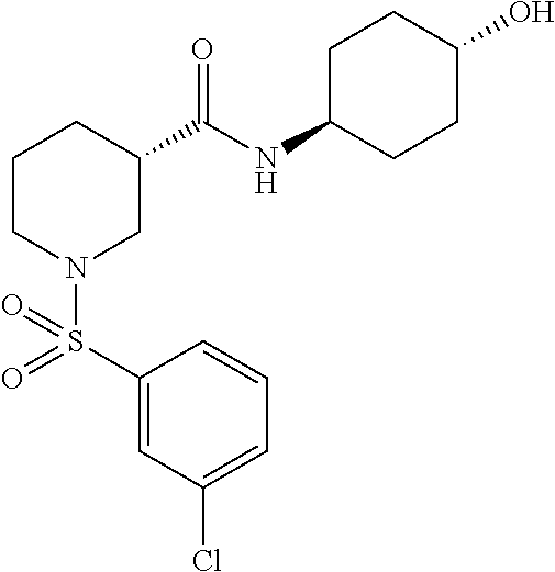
C1(S(=O)(N2CC(C(NC3CCC(O)CC3)=O)CCC2)=O)=CC(Cl)=CC=C1
